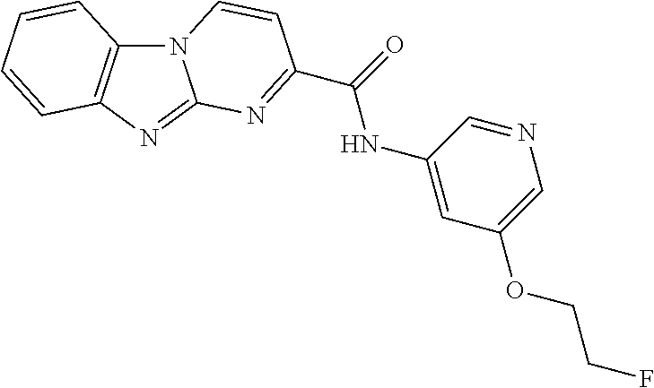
N12C3=C(N=C1N=C(C(=O)NC1=CC(OCCF)=CN=C1)C=C2)C=CC=C3
